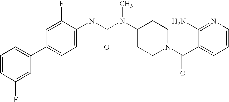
C1=CC(F)=CC(C2=CC=C(NC(N(C3CCN(C(C4=CC=CN=C4N)=O)CC3)C)=O)C(F)=C2)=C1
